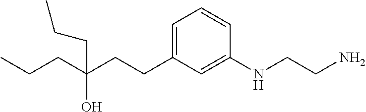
C1=C(CCC(CCC)(CCC)O)C=C(NCCN)C=C1
